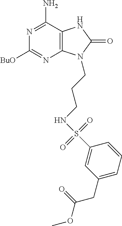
C1([BuO])=NC2=C(C(N)=N1)NC(=O)N2CCCNS(C1=CC(CC(OC)=O)=CC=C1)(=O)=O
